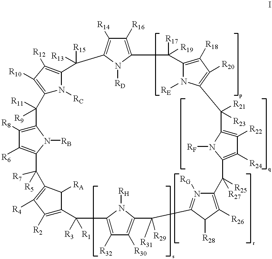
C12=C([R8])C([R6])=C(N1[RB])C([R7])([R5])C1=C([R4])C([R2])=C(C1[RA])C([R3])([R1])C1=C([R32])C([R30])=C(N1[RH])C([R31])([R29])C1=N([RG])C(=C([R26])C1[R28])C([R25])([R27])C1=C([R24])C([R22])=C(C([R21])([R23])C3=C([R20])C([R18])=C(C([R17])([R19])C4=C([R16])C([R14])=C(C([R15])([R13])C5=C([R12])C([R10])=C(C2([R9])[R11])N5[RC])N4[RD])N3[RE])N1[RF]
